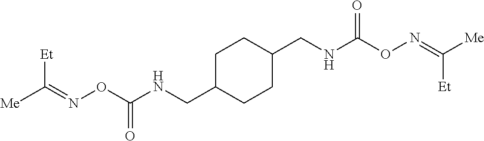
C(C1CCC(CNC(ON=C([Me])[Et])=O)CC1)NC(ON=C([Me])[Et])=O
